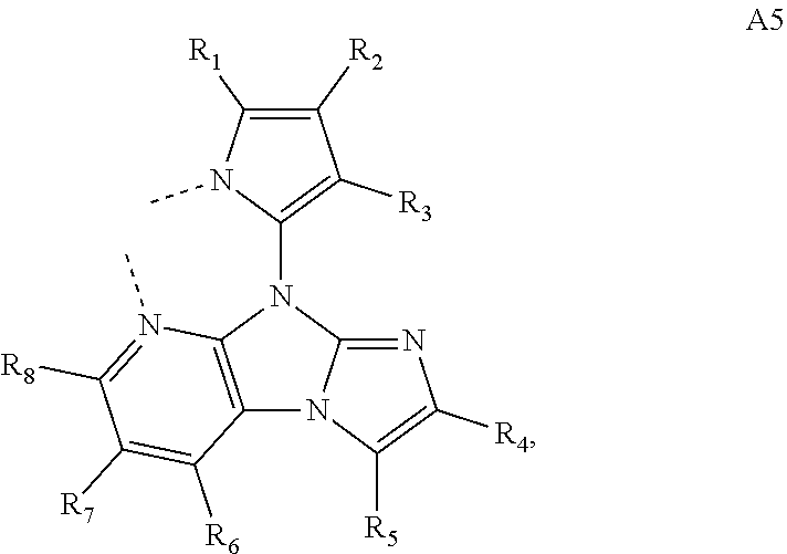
C12=C(N(C3=C([R3])C([R2])=C([R1])N3C)C3=NC([R4])=C([R5])N13)N(C)=C([R8])C([R7])=C2[R6]
